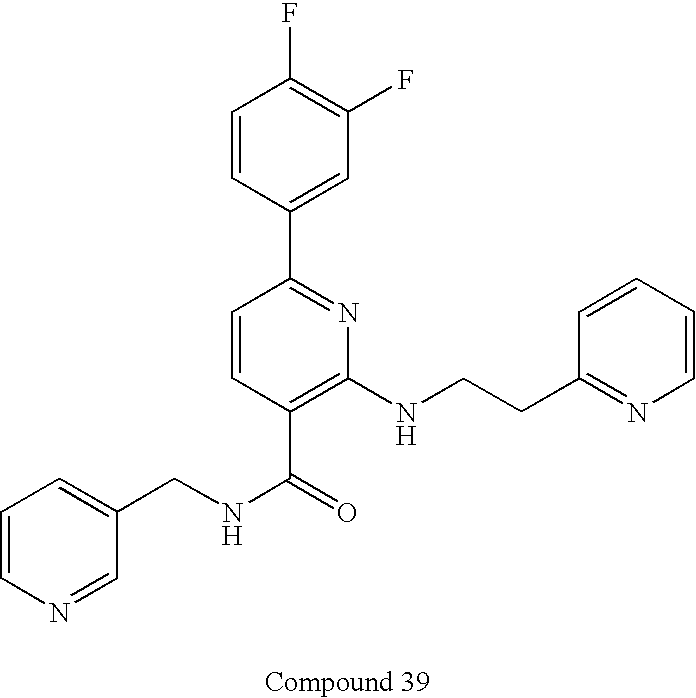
C1=CN=CC(CNC(=O)C2=C(NCCC3=NC=CC=C3)N=C(C3=CC(F)=C(F)C=C3)C=C2)=C1
